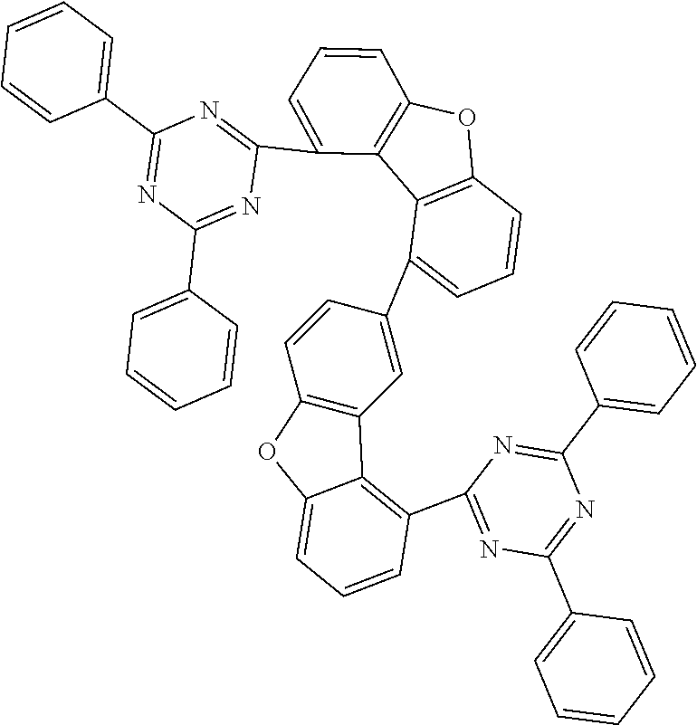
C1=CC2=C(C=C1C1=CC=CC3=C1C1=C(O3)C=CC=C1C1=NC(C3=CC=CC=C3)=NC(C3=CC=CC=C3)=N1)C1=C(C3=NC(C4=CC=CC=C4)=NC(C4=CC=CC=C4)=N3)C=CC=C1O2
